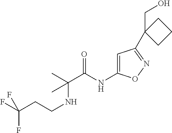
CC(C(NC1=CC(C2(CO)CCC2)=NO1)=O)(NCCC(F)(F)F)C
